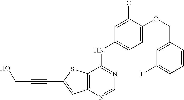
C12=C(N=CN=C1NC1=CC=C(OCC3=CC(F)=CC=C3)C(Cl)=C1)C=C(C#CCO)S2
